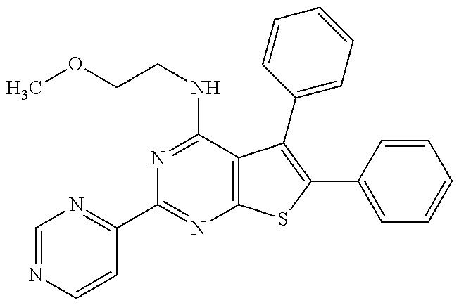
C1(C2=NC3=C(C(NCCOC)=N2)C(C2=CC=CC=C2)=C(C2=CC=CC=C2)S3)=NC=NC=C1
